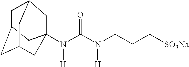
C1C2CC3CC(N(C(N(CCC[SO3Na])[H])=O)[H])(CC1C3)C2
